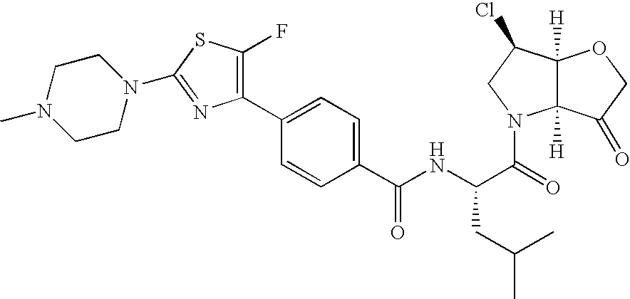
C1(C2=CC=C(C(NC(C(=O)N3C4([H])C([H])(C(Cl)C3)OCC4=O)CC(C)C)=O)C=C2)=C(F)SC(N2CCN(C)CC2)=N1
